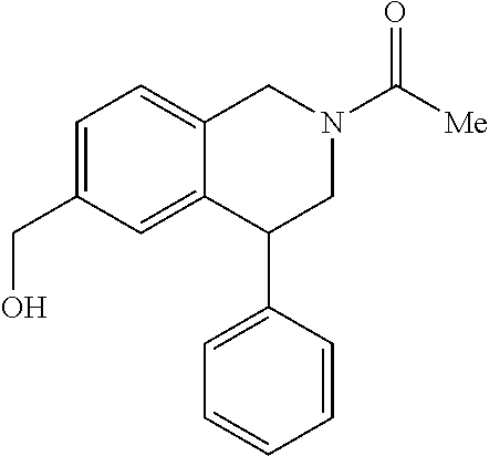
C1=C(CO)C=C2C(=C1)CN(C([Me])=O)CC2C1=CC=CC=C1
